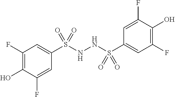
C1(F)=C(O)C(F)=CC(S(NNS(C2=CC(F)=C(O)C(F)=C2)(=O)=O)(=O)=O)=C1
